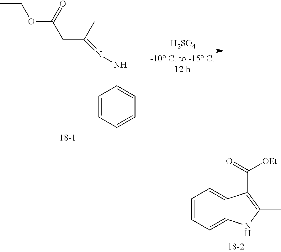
C1=CC=CC=C1NN=C(CC(OCC)=O)C.[H2SO4].C1=CC=C2C(=C1)C(C(=O)[OEt])=C(C)N2
